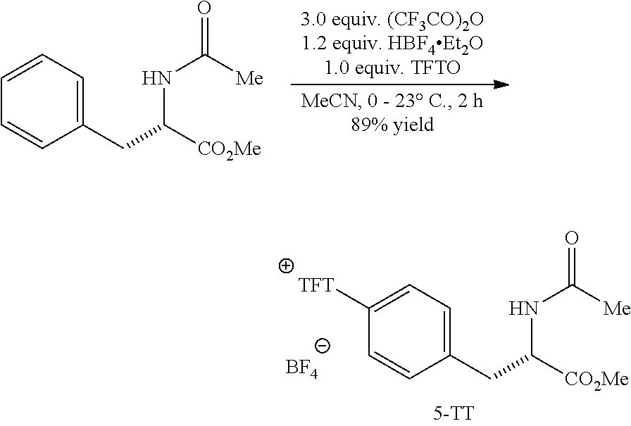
C1=CC=C(CC([CO2Me])NC(=O)[Me])C=C1.[BF4].C1([TFT])=CC=C(CC([CO2Me])NC(=O)[Me])C=C1
